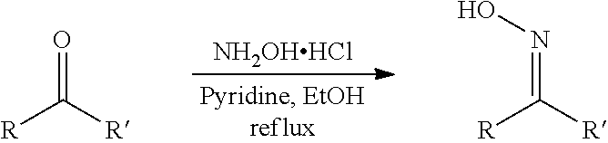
[NH2OHHCl].[R]C([R])=O.[R]C([R])=NO
